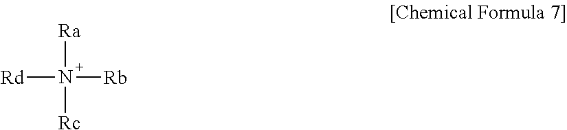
[Rd]N([Rb])([Ra])[Rc]
